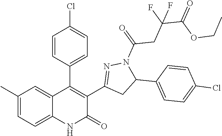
C1(C)=CC=C2C(=C1)C(C1=CC=C(Cl)C=C1)=C(C1=NN(C(=O)CC(C(OCC)=O)(F)F)C(C3=CC=C(Cl)C=C3)C1)C(=O)N2
